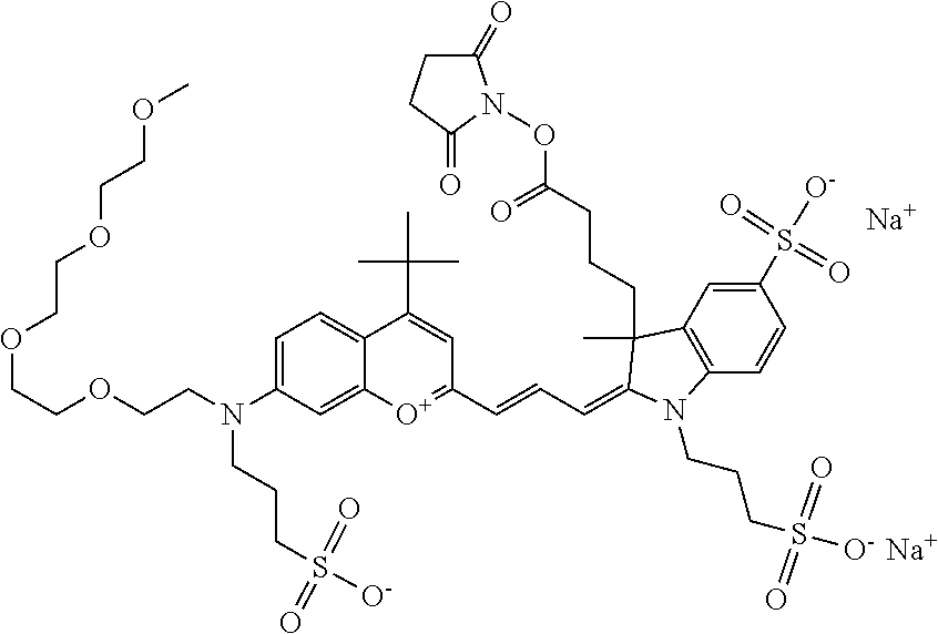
[Na].[Na].[O+]1=C(C=CC=C2C(C)(CCCC(=O)ON3C(=O)CCC3=O)C3=C(C=CC(S(=O)([O-])=O)=C3)N2CCCS([O-])(=O)=O)C=C(C(C)(C)C)C2=CC=C(N(CCOCCOCCOCCOC)CCCS(=O)(=O)[O-])C=C12
